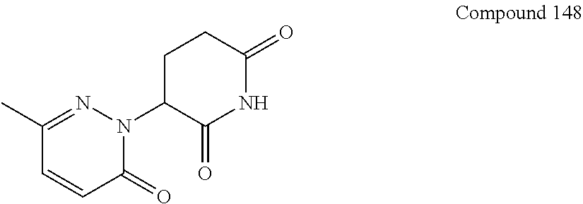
N1(C2C(=O)NC(=O)CC2)N=C(C)C=CC1=O
